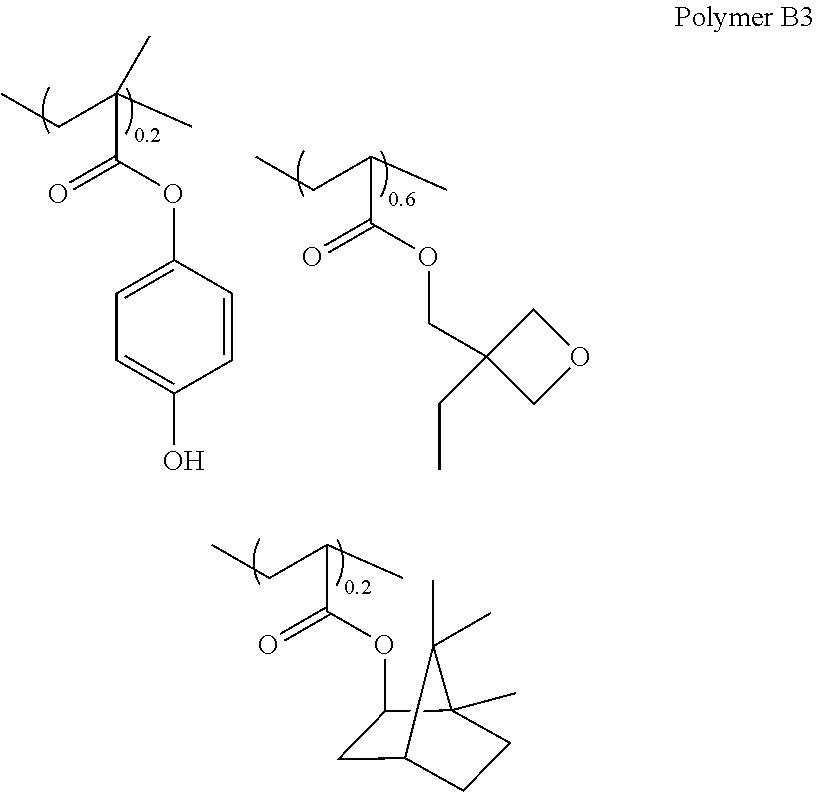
CCC(C)(C)C(OC1=CC=C(O)C=C1)=O.CCC(C)C(OCC1(CC)COC1)=O.CCC(C)C(OC1CC2CCC1(C)C2(C)C)=O
